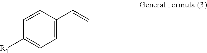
C1(C=C)=CC=C([R1])C=C1
